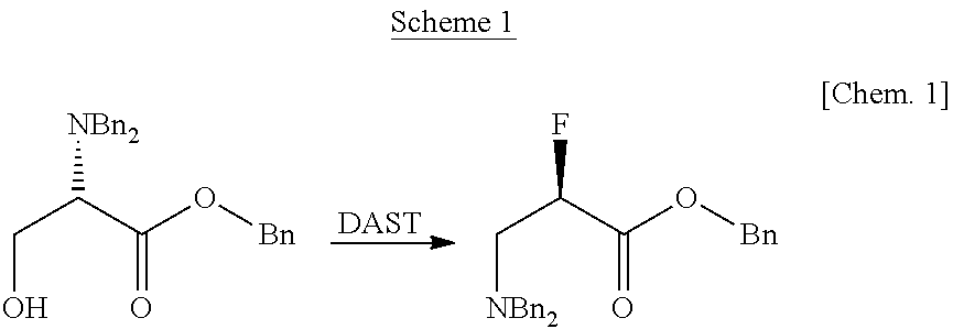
C(C(C(O[Bn])=O)[NBn2])O.[DAST].C(C(C(O[Bn])=O)F)[NBn2]
